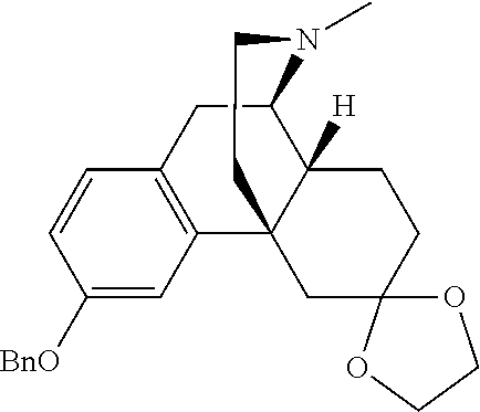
C1=CC([BnO])=CC2=C1CC1C3([H])C2(CCN1C)CC1(CC3)OCCO1
